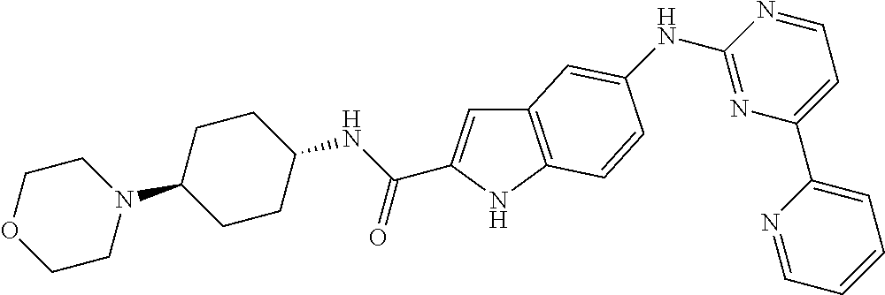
C12=C(NC(C(NC3CCC(N4CCOCC4)CC3)=O)=C1)C=CC(NC1=NC(C3=CC=CC=N3)=CC=N1)=C2
